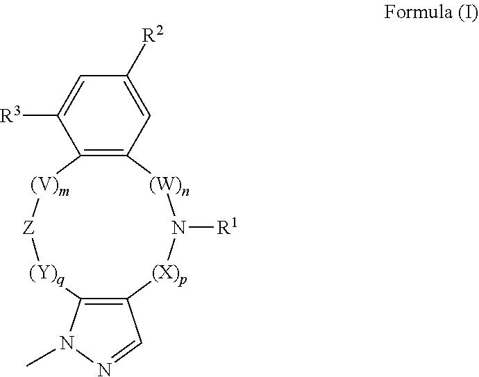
C12=C([(Y)q][Z][(V)m]C3=C([(W)n]N([R1])[(X)p]1)C=C([R2])C=C3[R3])N(C)N=C2
